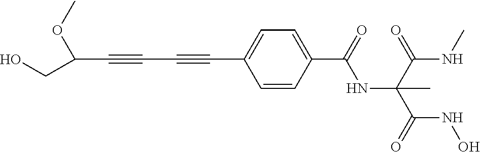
C(C#CC#CC1=CC=C(C(=O)NC(C(NC)=O)(C(=O)NO)C)C=C1)(OC)CO
